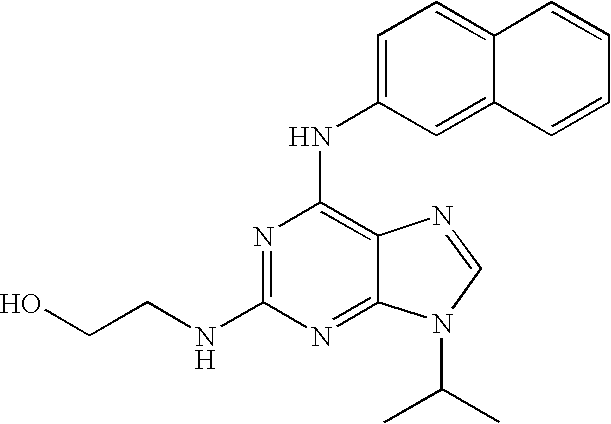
OCCNC1=NC(NC2=CC=C3C(=C2)C=CC=C3)=C2C(=N1)N(C(C)C)C=N2
